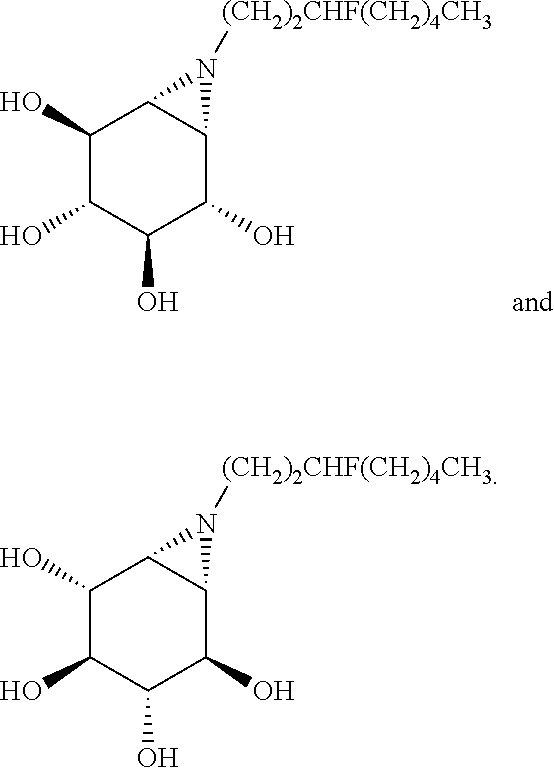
C1(O)C(O)C(O)C(O)C2C1N2[(CH2)2CHF(CH2)4CH3].C1(O)C(O)C(O)C(O)C2C1N2[(CH2)2CHF(CH2)4CH3]
